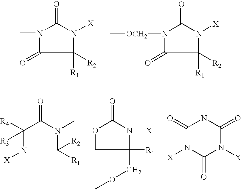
CN1C(=O)N([X])C([R1])([R2])C1=O.[OCH2](N1C(=O)N([X])C([R1])([R2])C1=O)C.[R4]C1([R3])C(=O)N(C)C([R1])([R2])N1[X].O1C(=O)N([X])C([R1])(COC)C1.C1(=O)N([X])C(=O)N([X])C(=O)N1C
